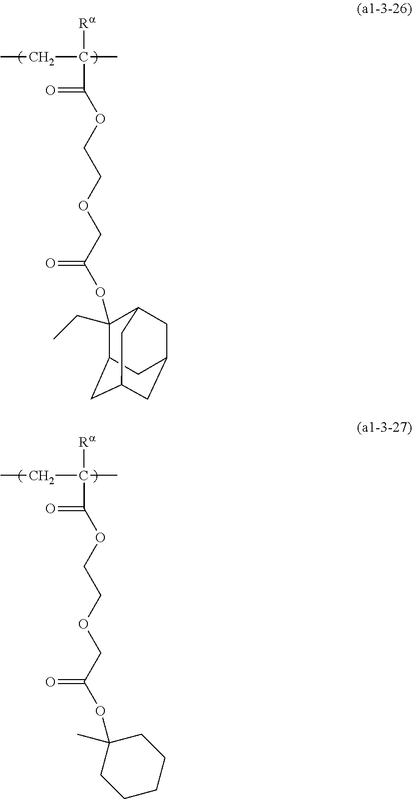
[Ra]C(C(=O)OCCOCC(OC1(CC)C2CC3CC(CC1C3)C2)=O)(C)CC.[Ra]C(C(=O)OCCOCC(OC1(C)CCCCC1)=O)(C)CC
